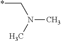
C(*)N(C)C
